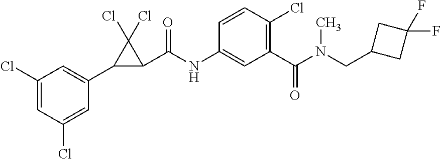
C1(Cl)=CC(Cl)=CC(C2C(C(NC3=CC(C(N(C)CC4CC(F)(F)C4)=O)=C(Cl)C=C3)=O)C2(Cl)Cl)=C1
